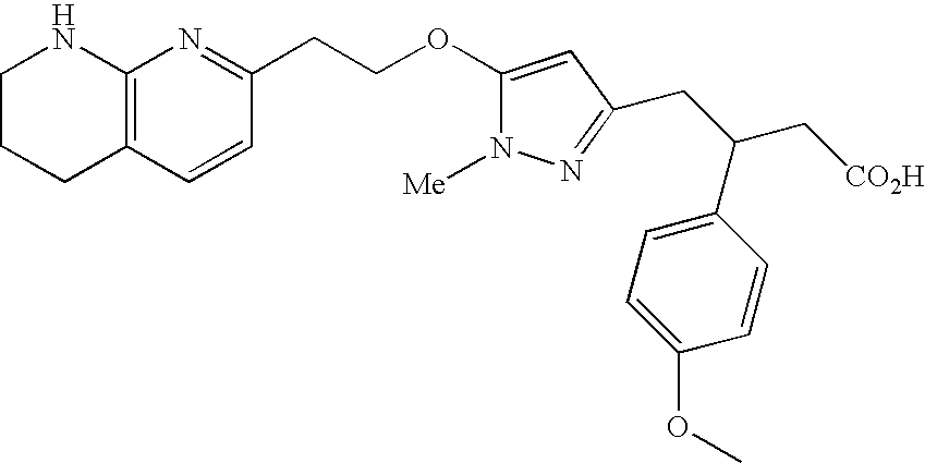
C1CCC2=C(N1)N=C(CCOC1=CC(CC(C[CO2H])C3=CC=C(OC)C=C3)=NN1[Me])C=C2
